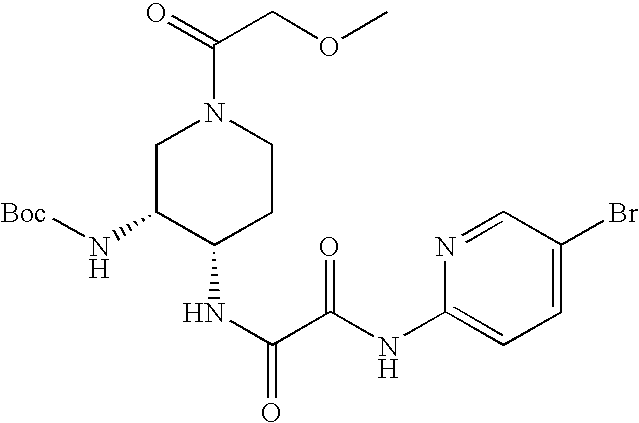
C1=C(Br)C=NC(NC(C(NC2CCN(C(=O)COC)CC2N[Boc])=O)=O)=C1
